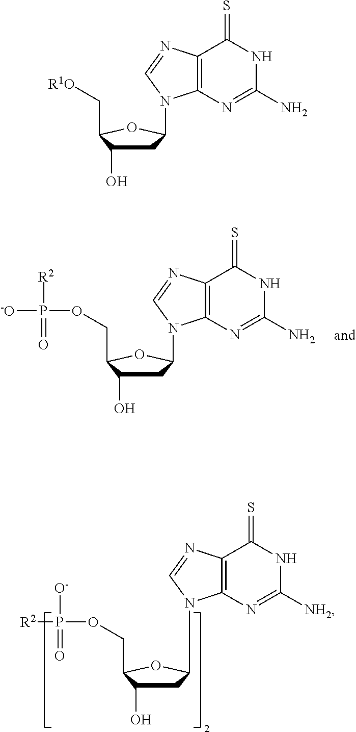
C1C(O)C(COP([R2])(=O)[-O])OC1N1C2=C(N=C1)C(=S)NC(N)=N2.C1C(O)C(COP([O-])(=O)[R2])OC1N1C2=C(N=C1)C(=S)NC([NH2])=N2.C1C(O)C(C[R1O])OC1N1C2=C(N=C1)C(=S)NC(N)=N2
